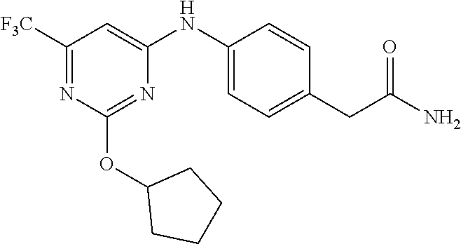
C1([F3C])=NC(OC2CCCC2)=NC(NC2=CC=C(CC(N)=O)C=C2)=C1
